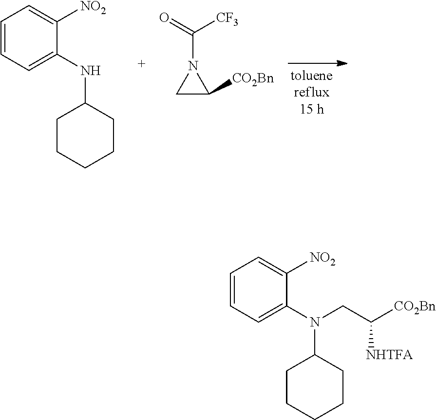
C1C([CO2Bn])N1C(=O)[CF3].C1=CC=C(NC2CCCCC2)C([NO2])=C1.C1=CC=C(N(C2CCCCC2)CC([CO2Bn])[NHTFA])C([NO2])=C1
